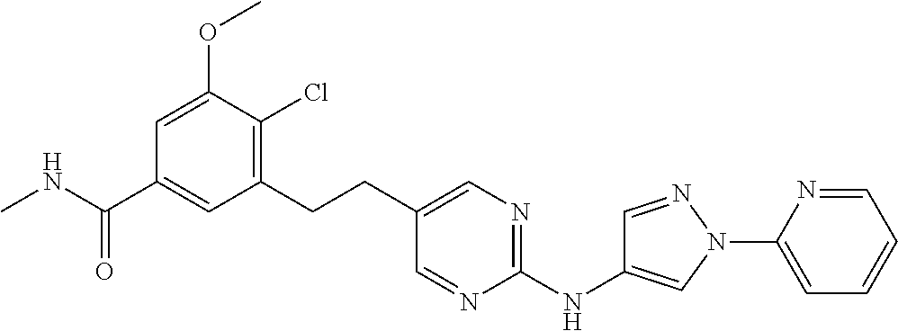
C1=C(OC)C(Cl)=C(CCC2=CN=C(NC3=CN(C4=CC=CC=N4)N=C3)N=C2)C=C1C(NC)=O
